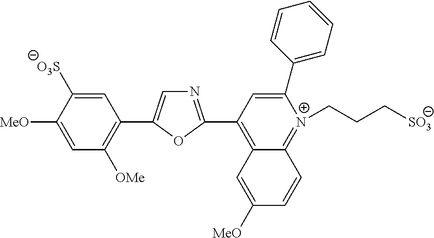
C1=C([MeO])C([O3S])=CC(C2=CN=C(C3=C4C(=[N+](CCC[SO3])C(C5=CC=CC=C5)=C3)C=CC([MeO])=C4)O2)=C1[OMe]
